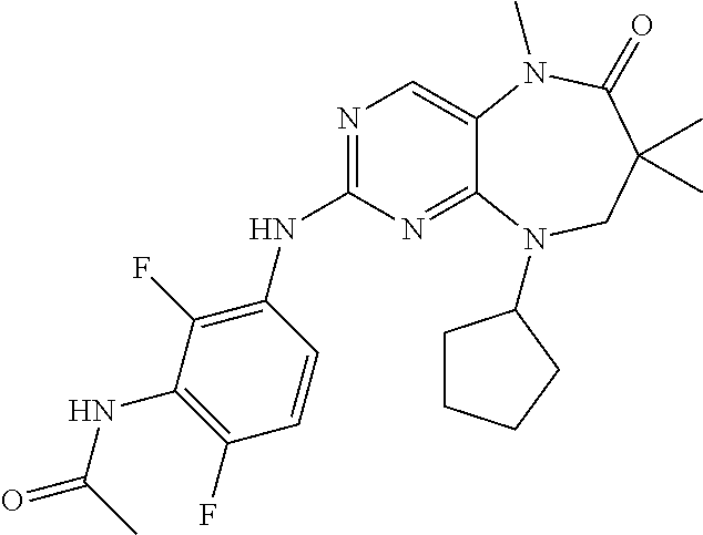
N1=C(NC2=C(F)C(NC(C)=O)=C(F)C=C2)N=C2C(=C1)N(C)C(=O)C(C)(C)CN2C1CCCC1
